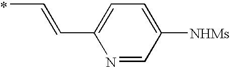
CC=CC1=CC=C([NHMs])C=N1.*
